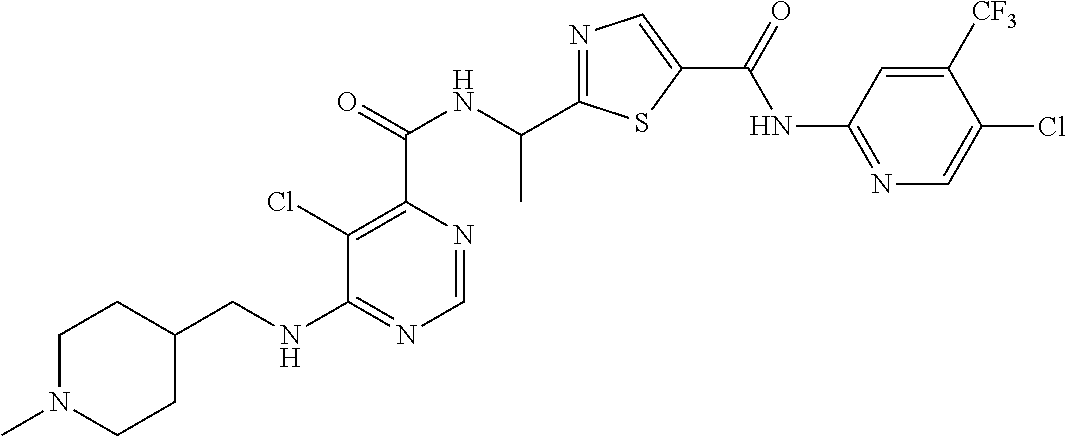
C1=NC(C(=O)NC(C2=NC=C(C(=O)NC3=NC=C(Cl)C([CF3])=C3)S2)C)=C(Cl)C(NCC2CCN(C)CC2)=N1
